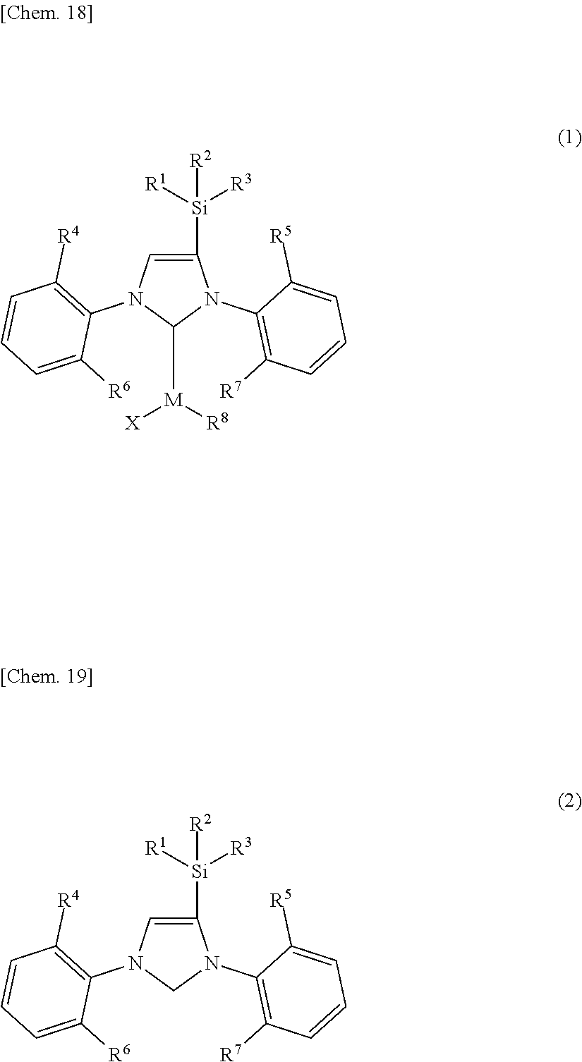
C1([Si]([R1])([R3])[R2])=CN(C2=C([R4])C=CC=C2[R6])C([M]([X])[R8])N1C1=C([R7])C=CC=C1[R5].C1([Si]([R1])([R3])[R2])=CN(C2=C([R4])C=CC=C2[R6])CN1C1=C([R7])C=CC=C1[R5]
